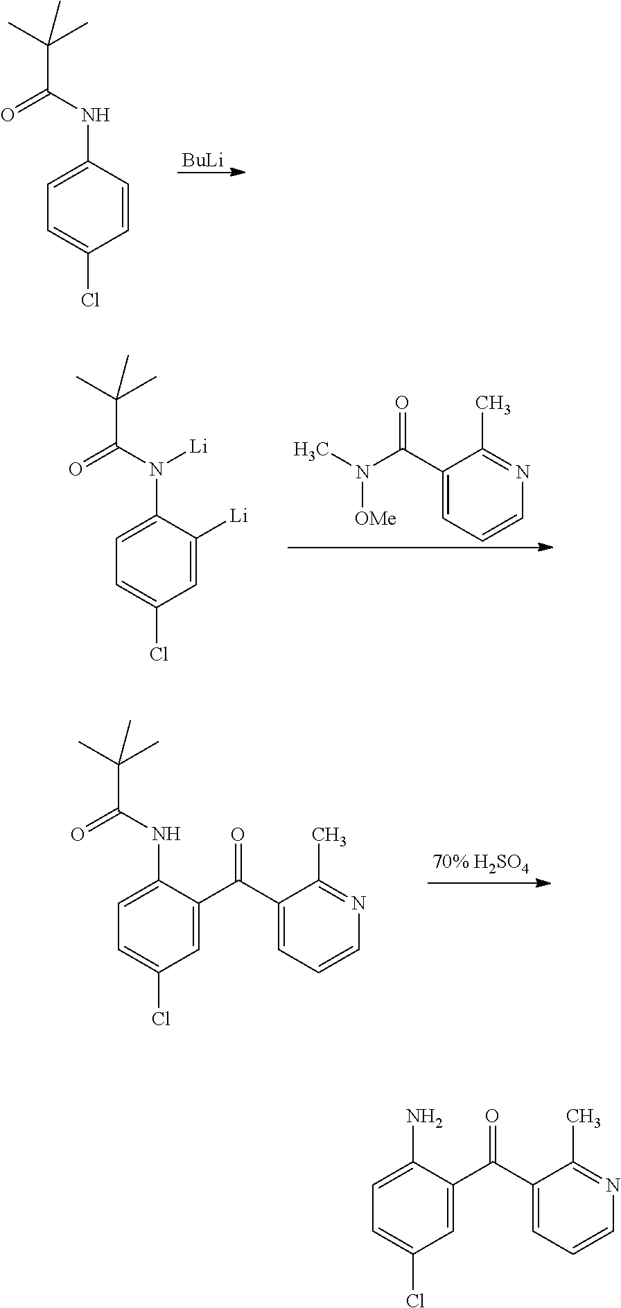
C1=C(NC(C(C)(C)C)=O)C=CC(Cl)=C1.[BuLi].C1=C(N(C(C(C)(C)C)=O)[Li])C([Li])=CC(Cl)=C1.C1(C(N(C)[OMe])=O)=CC=CN=C1C.C1=C(NC(C(C)(C)C)=O)C(C(C2=CC=CN=C2C)=O)=CC(Cl)=C1.C1=C(N)C(C(C2=CC=CN=C2C)=O)=CC(Cl)=C1
